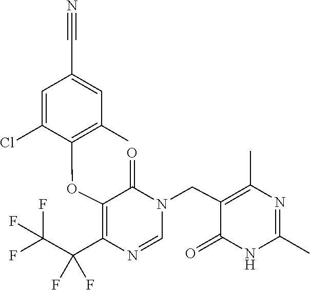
N1(CC2=C(C)N=C(C)NC2=O)C=NC(C(F)(C(F)(F)F)F)=C(OC2=C(C)C=C(C#N)C=C2Cl)C1=O
